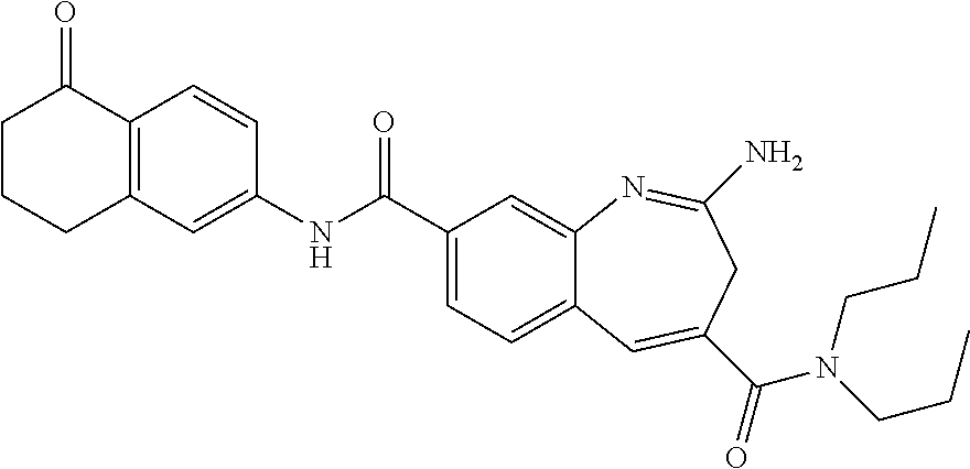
C12=C(C=CC(NC(C3=CC=C4C(=C3)N=C(N)CC(C(=O)N(CCC)CCC)=C4)=O)=C1)C(=O)CCC2
